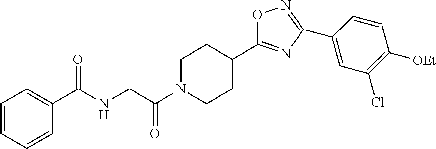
C1=CC=CC(C(NCC(N2CCC(C3=NC(C4=CC(Cl)=C([OEt])C=C4)=NO3)CC2)=O)=O)=C1
